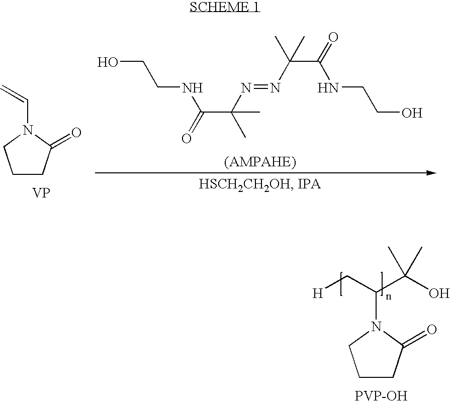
C1CC(=O)N(C(C[H])C(O)(C)C)C1.[PVP-OH].C1CC(=O)N(C=C)C1.[VP].C(O)CNC(C(N=NC(C)(C)C(NCCO)=O)(C)C)=O
